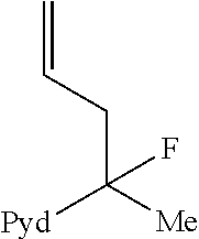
C(C([Me])([Pyd])F)C=C
